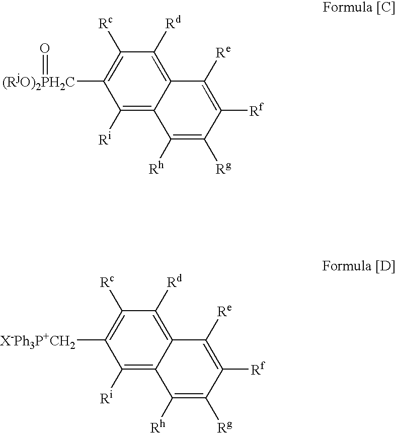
C1([Rc])=C([(RjO)2PH2C]=O)C([Ri])=C2C(=C1[Rd])C([Re])=C([Rf])C([Rg])=C2[Rh].C1([Rc])=C([X-Ph3P+CH2])C([Ri])=C2C(=C1[Rd])C([Re])=C([Rf])C([Rg])=C2[Rh]
